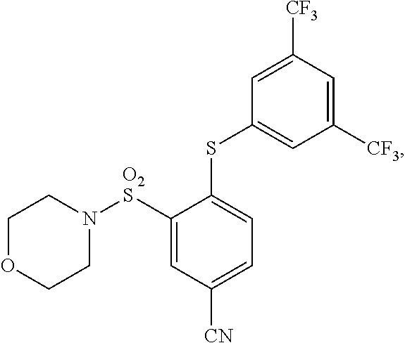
C1OCCN([O2S]C2=CC([CN])=CC=C2SC2=CC([CF3])=CC([CF3])=C2)C1
